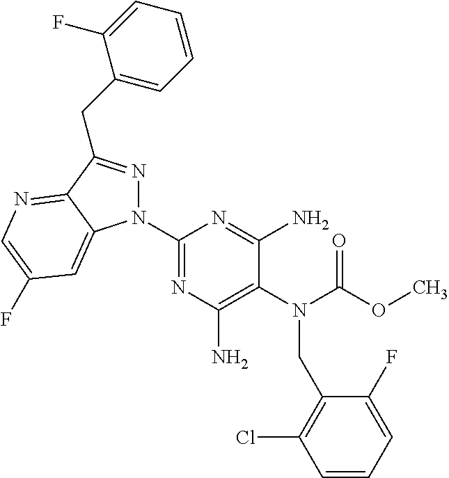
C1(N2N=C(CC3=CC=CC=C3F)C3=NC=C(F)C=C23)=NC(N)=C(N(C(OC)=O)CC2=C(Cl)C=CC=C2F)C(N)=N1
